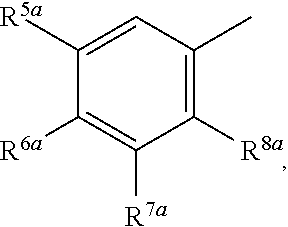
C1([R8a])=C(C)C=C([R5a])C([R6a])=C1[R7a]
